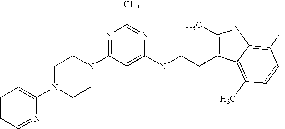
N1(C2=NC(C)=NC(NCCC3=C(C)NC4=C(F)C=CC(C)=C34)=C2)CCN(C2=CC=CC=N2)CC1
